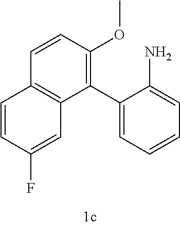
C1(C2=CC=CC=C2N)=C(OC)C=CC2=C1C=C(F)C=C2
